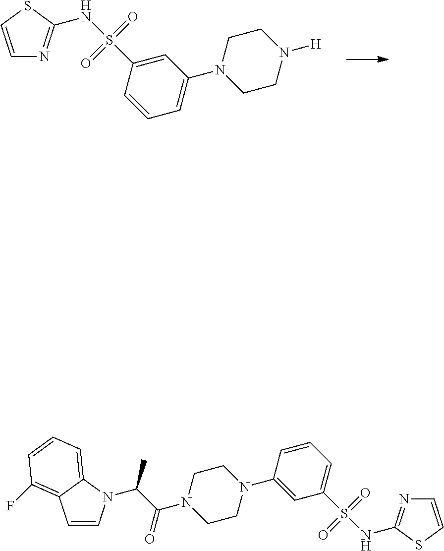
C1=CSC(NS(=O)(=O)C2=CC(N3CCN([H])CC3)=CC=C2)=N1.C1=CN(C(C(N2CCN(C3=CC(S(=O)(=O)NC4=NC=CS4)=CC=C3)CC2)=O)C)C2=CC=CC(F)=C12
